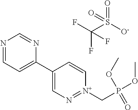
N1=CC=C(C2=CN=[N+](CP(OC)(=O)OC)C=C2)N=C1.O=S([O-])(C(F)(F)F)=O
